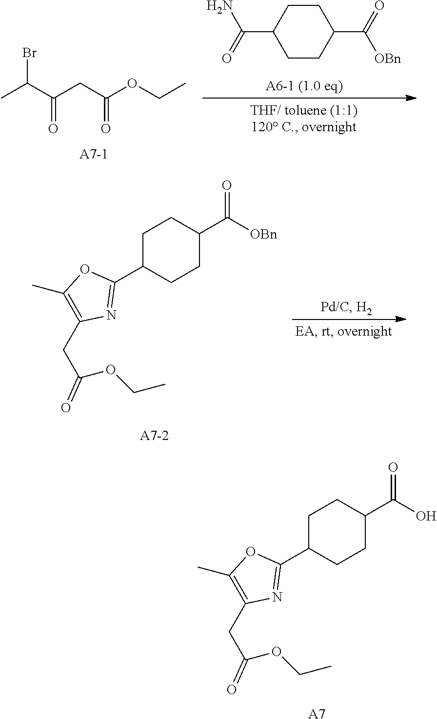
C1C(C2=NC(CC(OCC)=O)=C(C)O2)CCC(C([OBn])=O)C1.C1C(C2=NC(CC(OCC)=O)=C(C)O2)CCC(C(O)=O)C1.[A7].CC(C(CC(OCC)=O)=O)Br.C1CC(C(N)=O)CCC1C([OBn])=O
